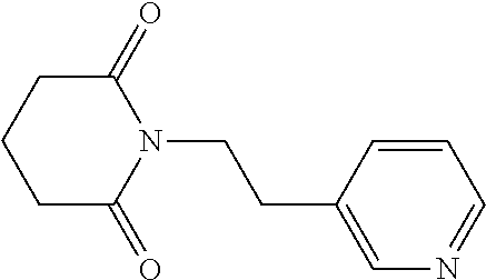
C1C(=O)N(CCC2=CN=CC=C2)C(=O)CC1
